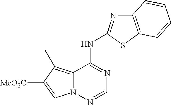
C12=C(C)C([MeO2C])=CN1N=CN=C2NC1=NC2=C(C=CC=C2)S1
